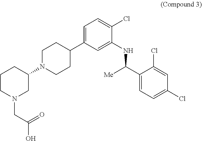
C1(C([Me])NC2=CC(C3CCN(C4CCCN(CC(O)=O)C4)CC3)=CC=C2Cl)=CC=C(Cl)C=C1Cl
